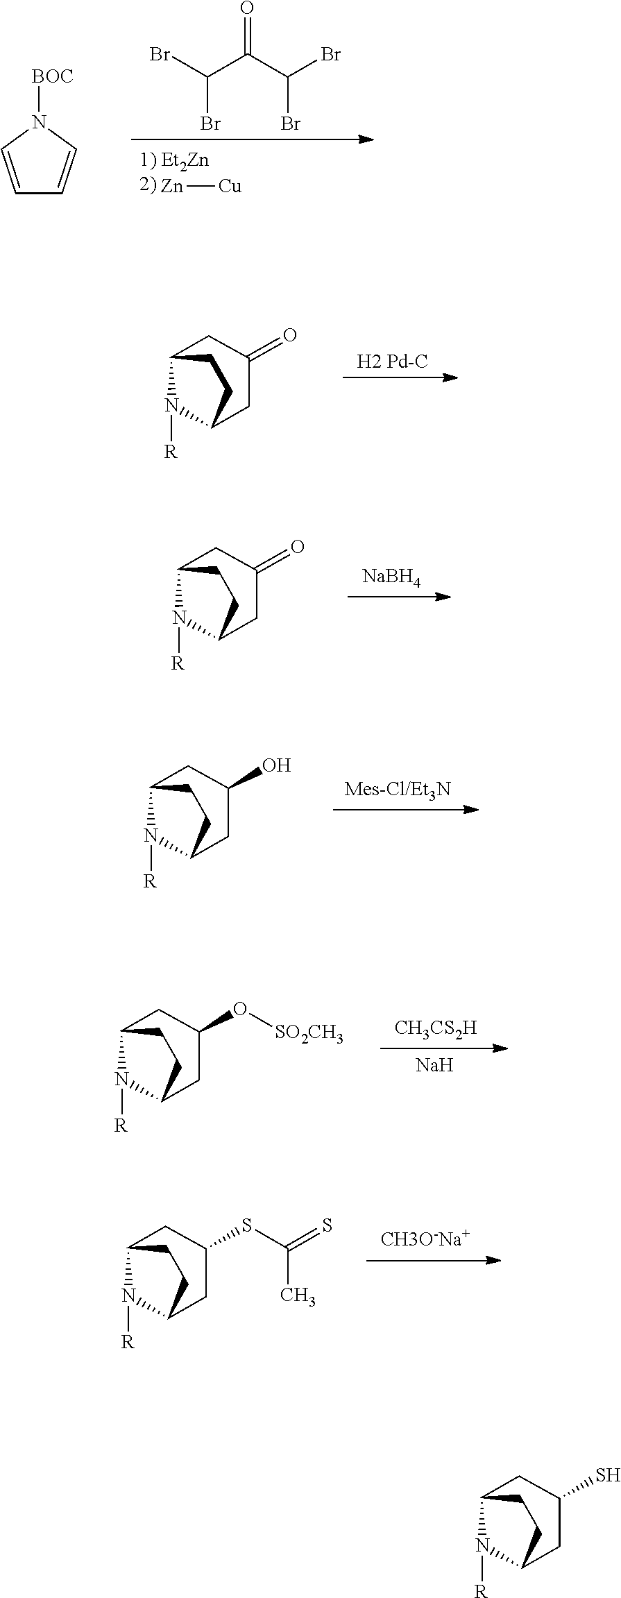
C1=CN([BOC])C=C1.C(C(C(Br)Br)=O)(Br)Br.[Zn][Cu].C12N([R])C(CC1)CC(=O)C2.[H2 Pd-C].C12N([R])C(CC1)CC(=O)C2.[NaBH4].C12N([R])C(CC1)CC(O)C2.C12N([R])C(CC1)CC(O[SO2CH3])C2.[CH3CS2H].[Na].C12N([R])C(CC1)CC(SC(=S)C)C2.C12N([R])C(CC1)CC(S)C2
